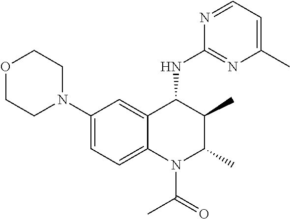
C1(N2CCOCC2)=CC=C2C(=C1)C(NC1=NC(C)=CC=N1)C(C)C(C)N2C(C)=O
